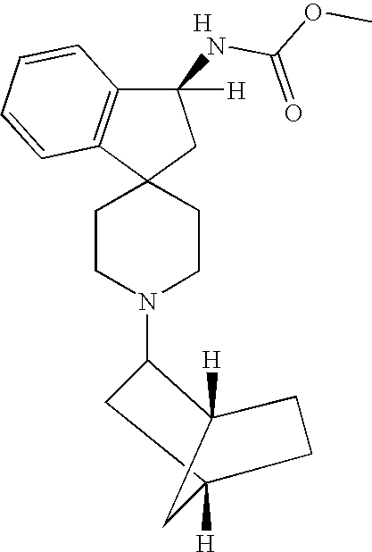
C1CN(C2CC3([H])CCC2([H])C3)CCC12CC(NC(OC)=O)([H])C1=C2C=CC=C1.[H]
